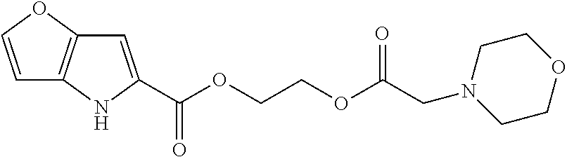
C1=C(C(OCCOC(CN2CCOCC2)=O)=O)NC2=C1OC=C2
